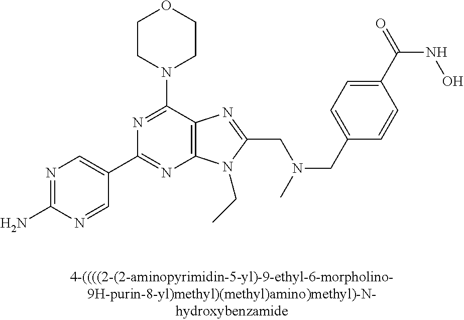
N1=C(N)N=CC(C2=NC3=C(C(N4CCOCC4)=N2)N=C(CN(C)CC2=CC=C(C(NO)=O)C=C2)N3CC)=C1
